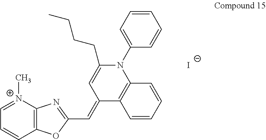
[N+]1(C)=CC=CC2=C1N=C(C=C1C3=C(N(C4=CC=CC=C4)C(CCCC)=C1)C=CC=C3)O2.[I-]
